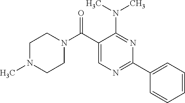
C1(C(N2CCN(C)CC2)=O)=CN=C(C2=CC=CC=C2)N=C1N(C)C
